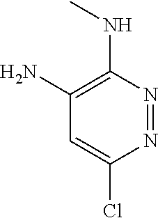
N1=NC(Cl)=CC(N)=C1NC
